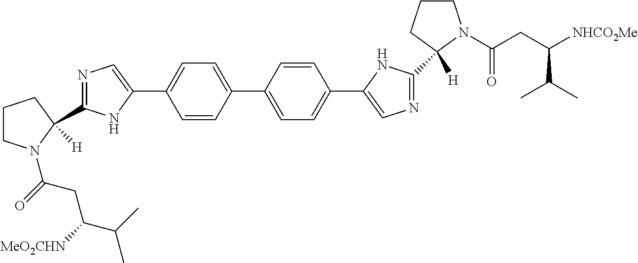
C1(C2=CC=C(C3=CN=C(C4([H])CCCN4C(=O)CC(C(C)C)[NHCO2Me])N3)C=C2)=CC=C(C2=CN=C(C3([H])N(C(CC([NHCO2Me])C(C)C)=O)CCC3)N2)C=C1
